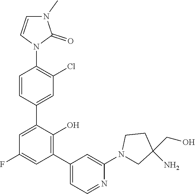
C1(C2=C(O)C(C3=CC(Cl)=C(N4C(=O)N(C)C=C4)C=C3)=CC(F)=C2)=CC=NC(N2CC(CO)(N)CC2)=C1
